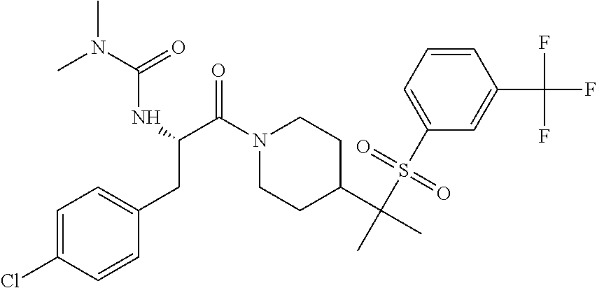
N1(C(=O)C(CC2=CC=C(Cl)C=C2)NC(N(C)C)=O)CCC(C(C)(S(C2=CC=CC(C(F)(F)F)=C2)(=O)=O)C)CC1
